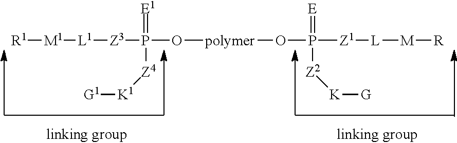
[R1][M1][L1][Z3]P(=[E1])(O[polymer]OP(=[E])([Z1][L][M][R])[Z2][K][G])[Z4][K1][G1]
